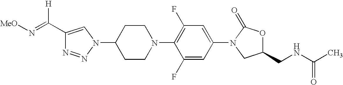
C1(N2N=NC(C([H])=N[MeO])=C2)CCN(C2=C(F)C=C(N3C(=O)OC(CNC(C)=O)C3)C=C2F)CC1
